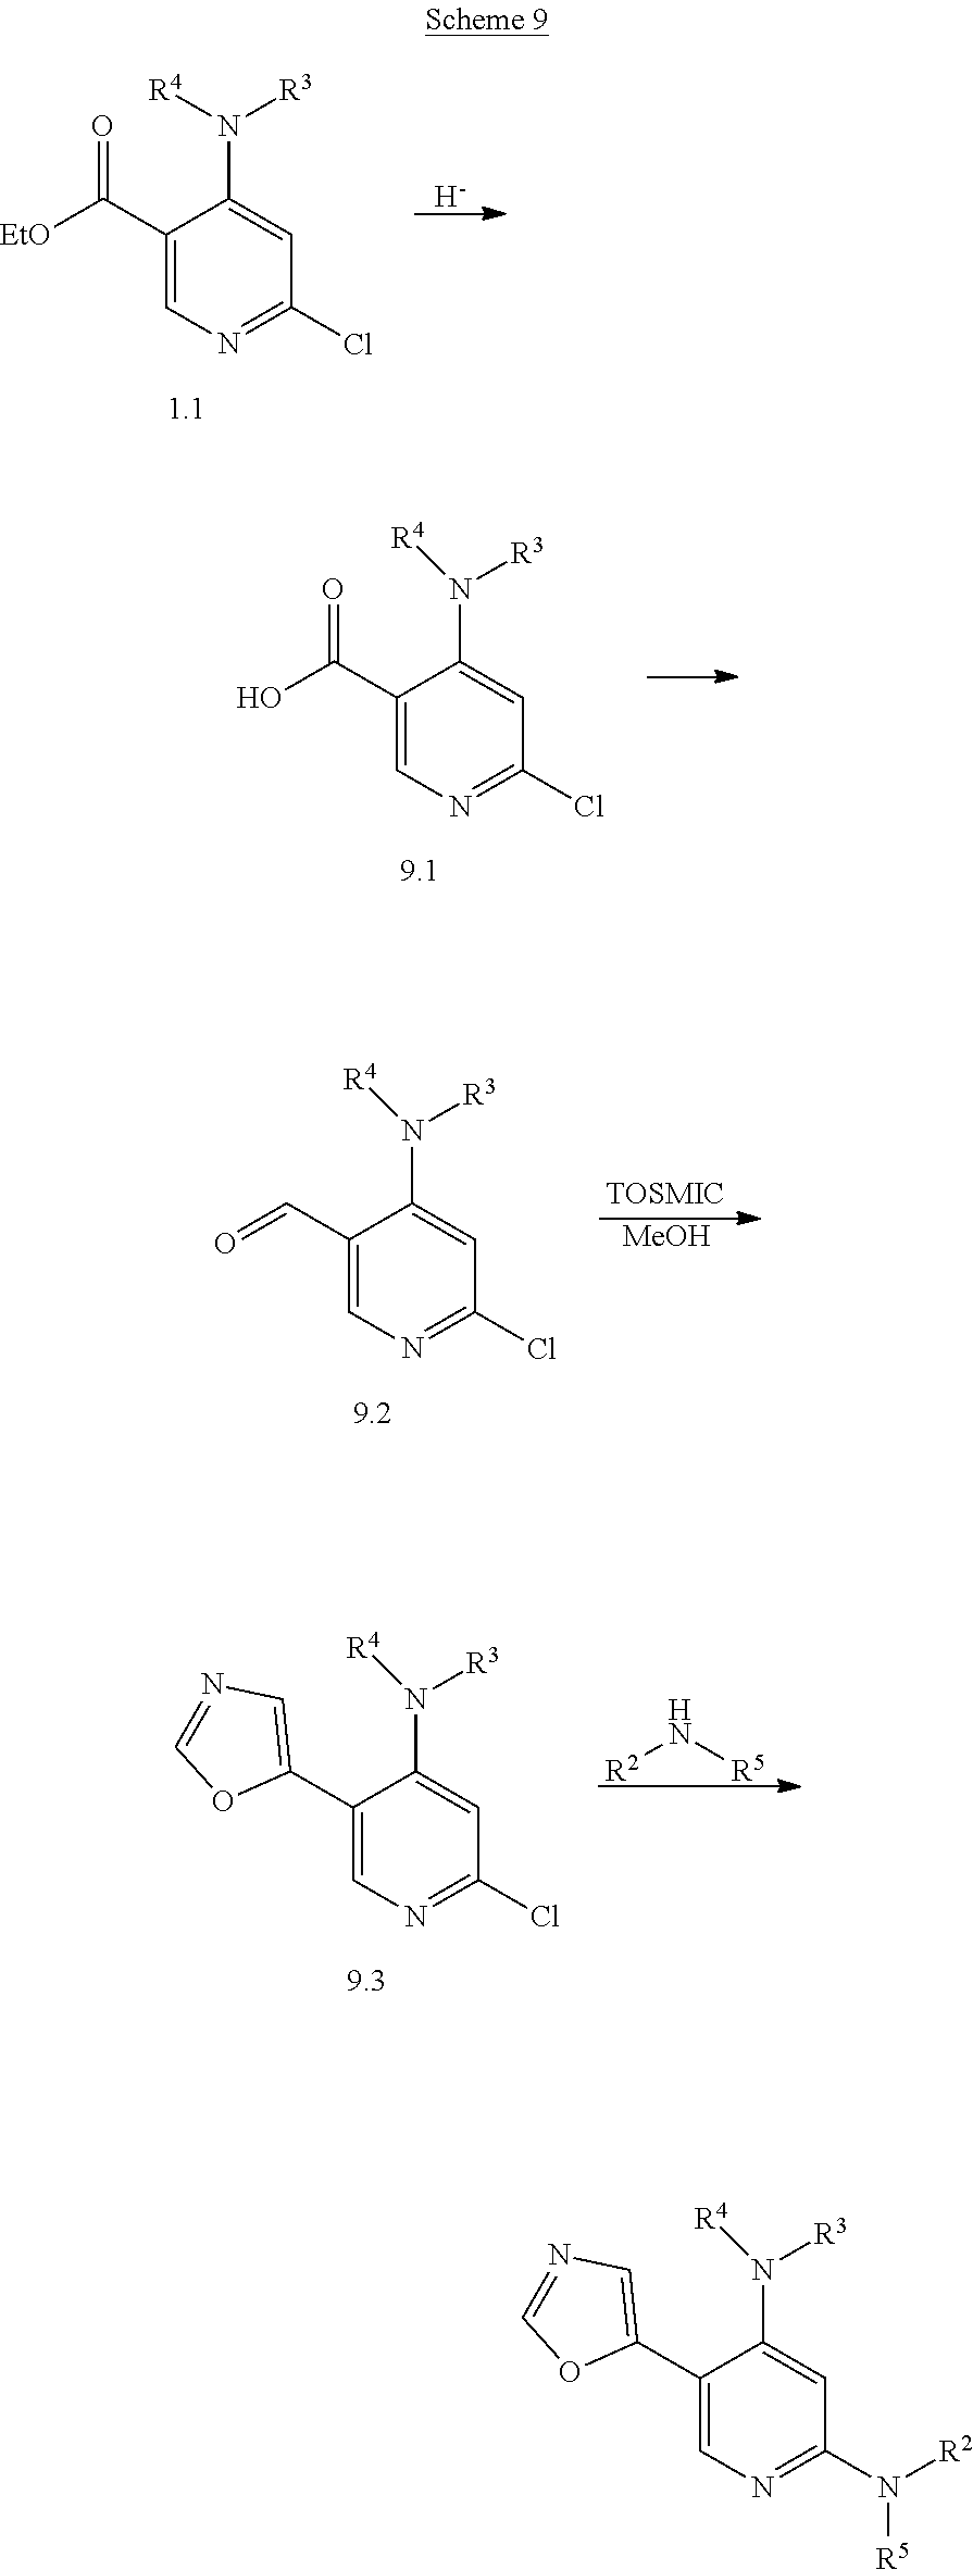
C1(C2=CN=CO2)=CN=C(N([R2])[R5])C=C1N([R4])[R3].C1(C([EtO])=O)=CN=C(Cl)C=C1N([R4])[R3].[H].C1(C(O)=O)=CN=C(Cl)C=C1N([R4])[R3].C1(C=O)=CN=C(Cl)C=C1N([R4])[R3].[MeOH].C1(C2=CN=CO2)=CN=C(Cl)C=C1N([R4])[R3].[R2]N[R5]
